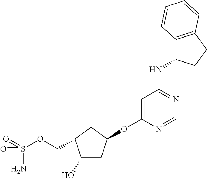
C1(O)CC(OC2=CC(NC3C4=C(CC3)C=CC=C4)=NC=N2)CC1COS(=O)(N)=O
